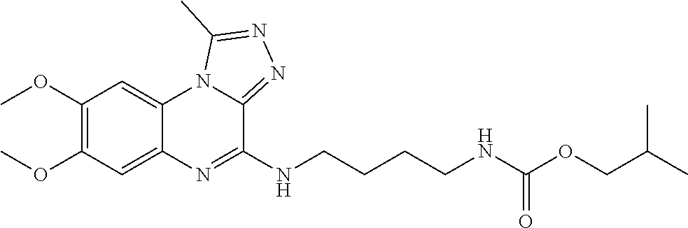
C1(OC)=C(OC)C=C2C(=C1)N1C(=NN=C1C)C(NCCCCNC(OCC(C)C)=O)=N2
